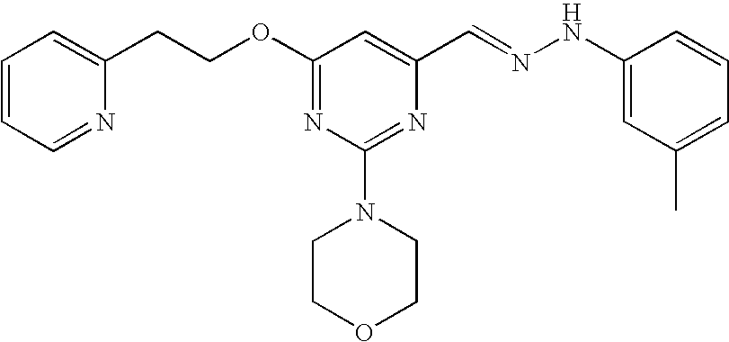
C1(CCOC2=NC(N3CCOCC3)=NC(C=NNC3=CC(C)=CC=C3)=C2)=CC=CC=N1
